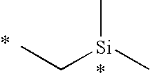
[Si](CC)(C)C
